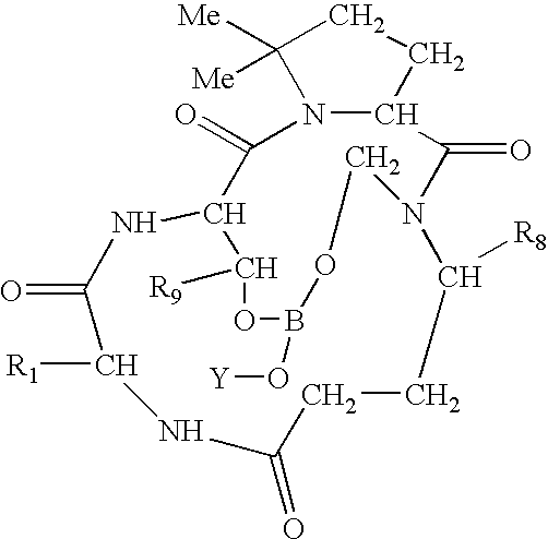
C1(=O)C2NC(=O)C([R1])NC(=O)CCC([R8])N(C(=O)C3N1C([Me])([Me])CC3)COB(O[Y])OC2[R9]
